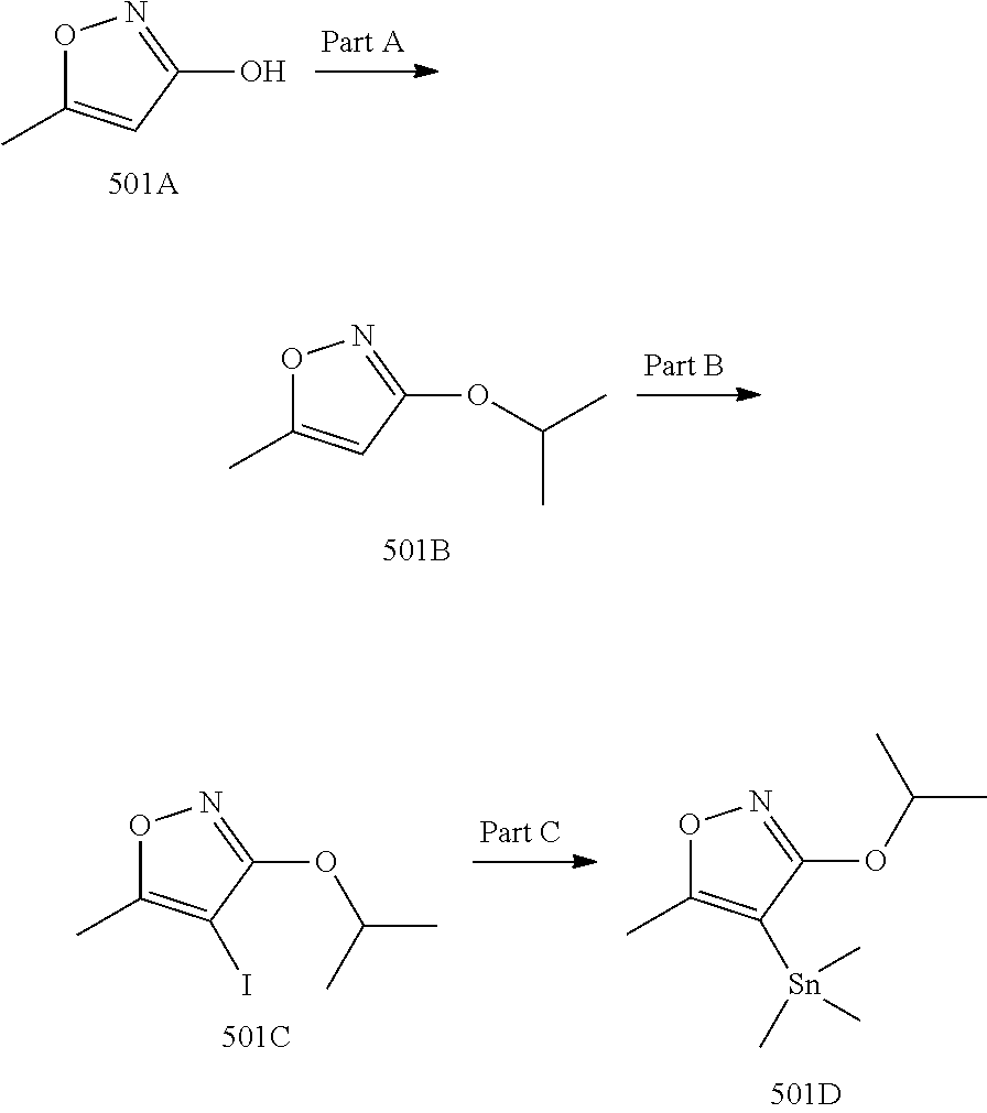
O1C(C)=CC(O)=N1.O1C(C)=CC(OC(C)C)=N1.O1C(C)=C(I)C(OC(C)C)=N1.[501C].O1C(C)=C([Sn](C)(C)C)C(OC(C)C)=N1
